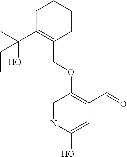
C1C(C(C)(O)CC)=C(COC2=C(C=O)C=C(O)N=C2)CCC1
